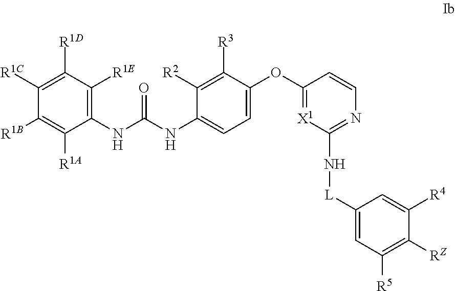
C1(NC(=O)NC2=CC=C(OC3=[X1]C(N[L]C4=CC([R5])=C([RZ])C([R4])=C4)=NC=C3)C([R3])=C2[R2])=C([R1E])C([R1D])=C([R1C])C([R1B])=C1[R1A]
